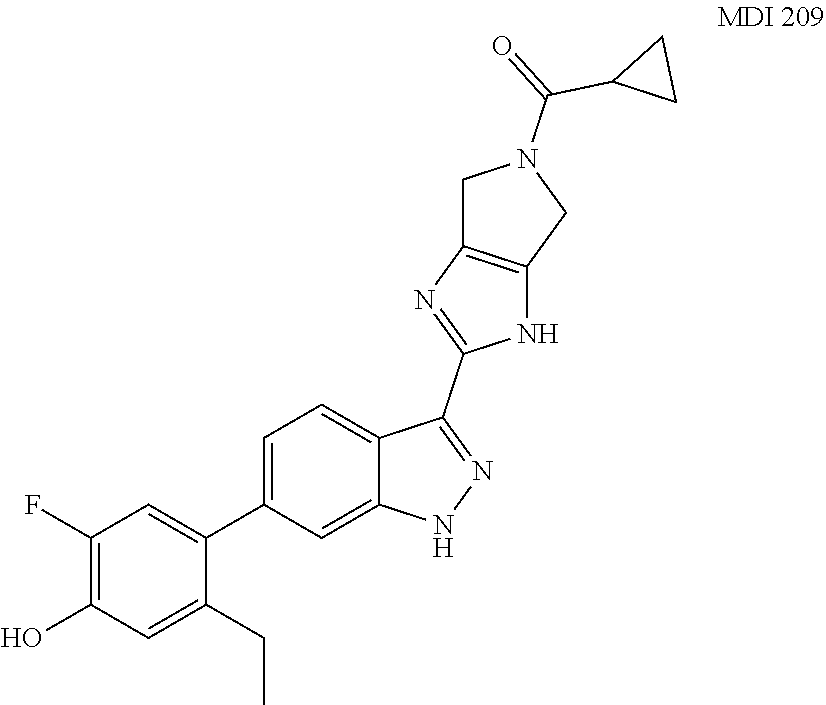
C1(C(N2CC3=C(C2)NC(C2=NNC4=CC(C5=CC(F)=C(O)C=C5CC)=CC=C24)=N3)=O)CC1
